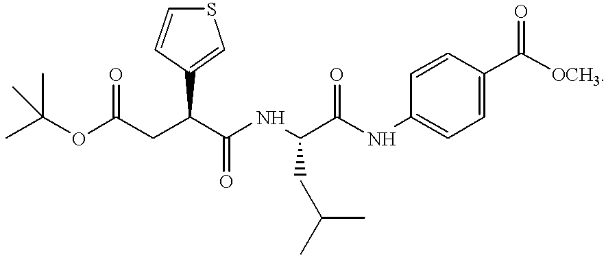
C(OC(CC(C(NC(C(NC1=CC=C(C([OCH3])=O)C=C1)=O)CC(C)C)=O)C1=CSC=C1)=O)(C)(C)C
